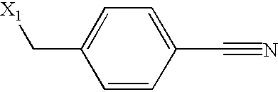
C1=CC(C#N)=CC=C1C[X1]
